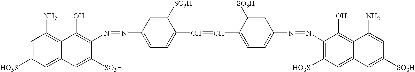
C1(N=NC2=CC=C(C=CC3=CC=C(N=NC4=C([HO3S])C=C5C(=C4O)C(N)=CC([SO3H])=C5)C=C3[SO3H])C([SO3H])=C2)=C(O)C2=C(N)C=C([HO3S])C=C2C=C1[SO3H]
